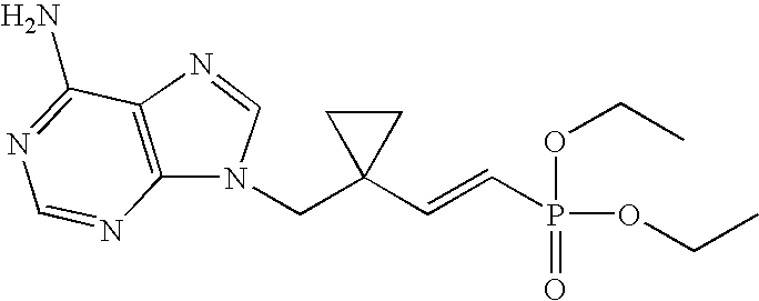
N1(CC2(C=CP(OCC)(=O)OCC)CC2)C=NC2=C1N=CN=C2N
